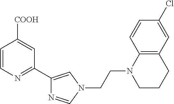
C1=CN=C(C2=CN(CCN3CCCC4=C3C=CC(Cl)=C4)C=N2)C=C1[COOH]
